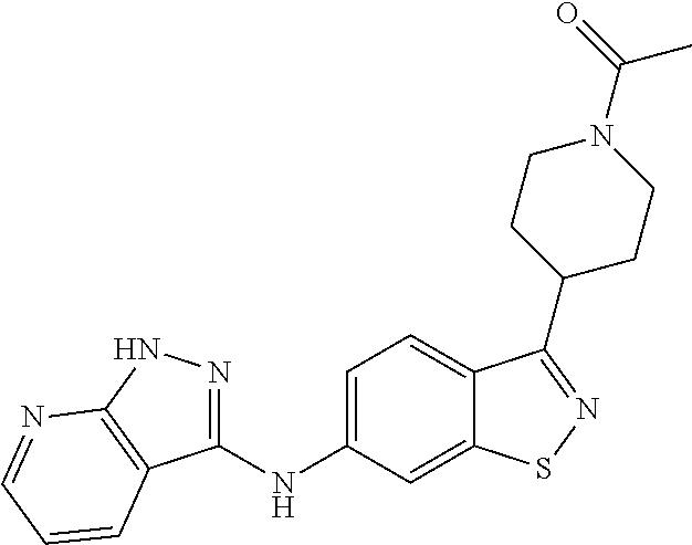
C1(NC2=CC=C3C(=C2)SN=C3C2CCN(C(=O)C)CC2)=NNC2=C1C=CC=N2
